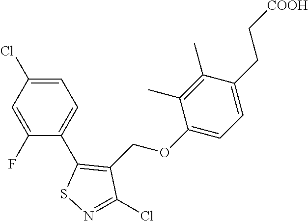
C1=C(Cl)C=C(F)C(C2=C(COC3=CC=C(CC[COOH])C(C)=C3C)C(Cl)=NS2)=C1
